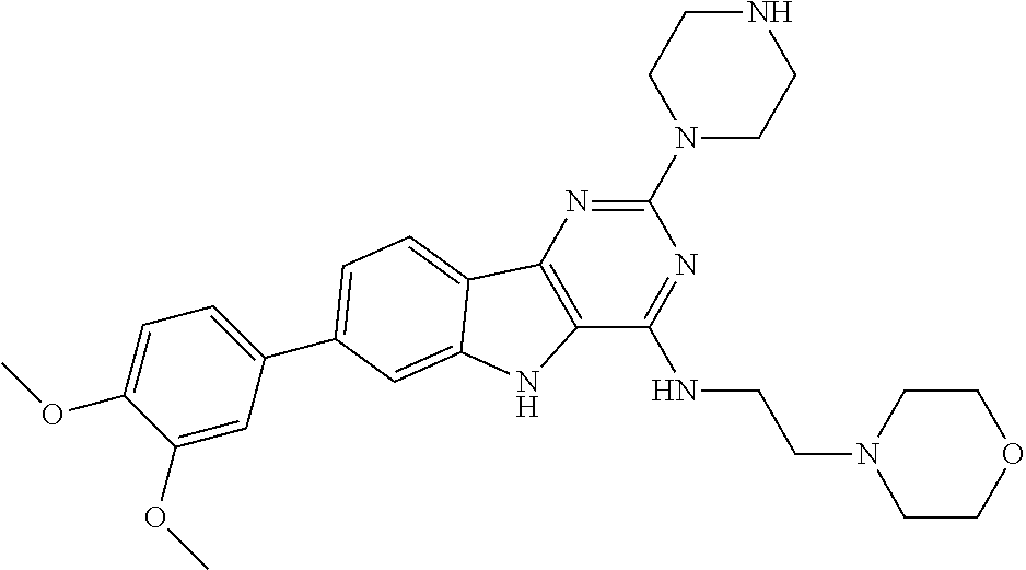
C12=C(N=C(N3CCNCC3)N=C1NCCN1CCOCC1)C1=CC=C(C3=CC=C(OC)C(OC)=C3)C=C1N2
